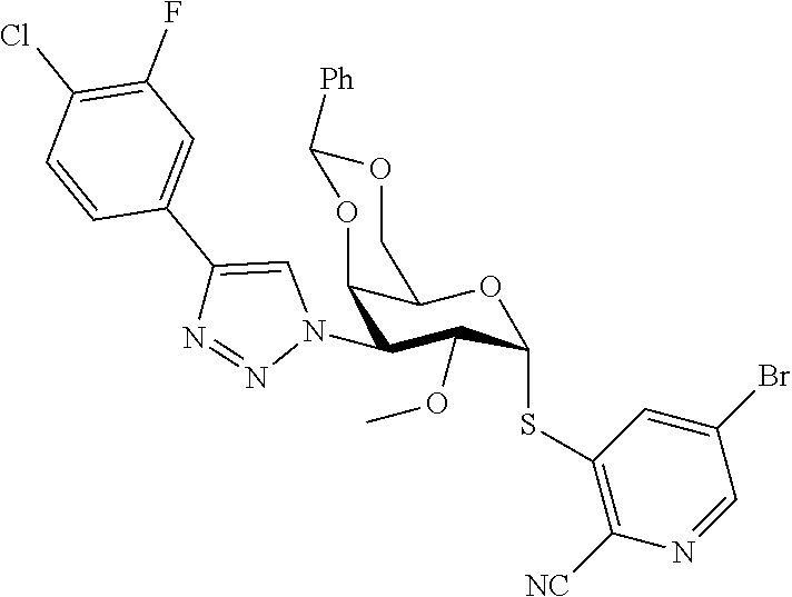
C12C(N3C=C(C4=CC(F)=C(Cl)C=C4)N=N3)C(OC)C(SC3=C([NC])N=CC(Br)=C3)OC1COC([Ph])O2
